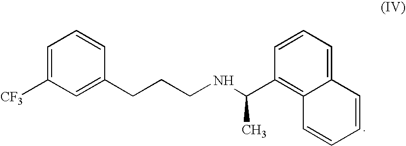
C1=C([CF3])C=C(CCCNC(C2=C3C(=CC=C2)C=CC=C3)C)C=C1
